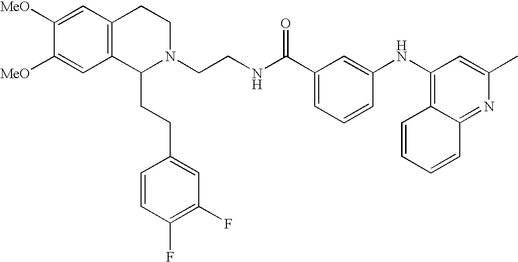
N1(CCNC(C2=CC=CC(NC3=C4C=CC=CC4=NC(C)=C3)=C2)=O)CCC2=C(C1CCC1=CC(F)=C(F)C=C1)C=C([OMe])C([OMe])=C2
